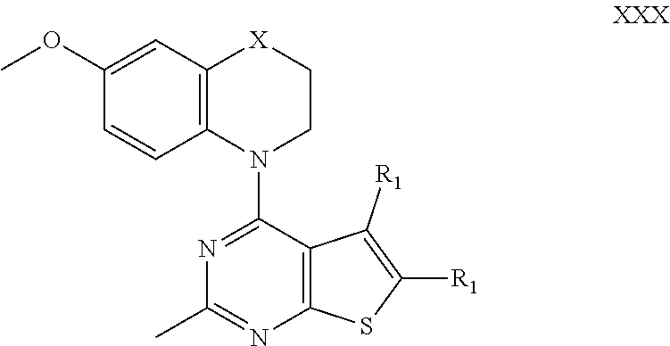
C12=C(C(N3C4=C([X]CC3)C=C(OC)C=C4)=NC(C)=N1)C([R1])=C([R1])S2
